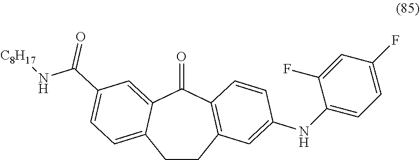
C1(NC2=CC3=C(C(=O)C4=CC(C(N[C8H17])=O)=CC=C4CC3)C=C2)=CC=C(F)C=C1F
